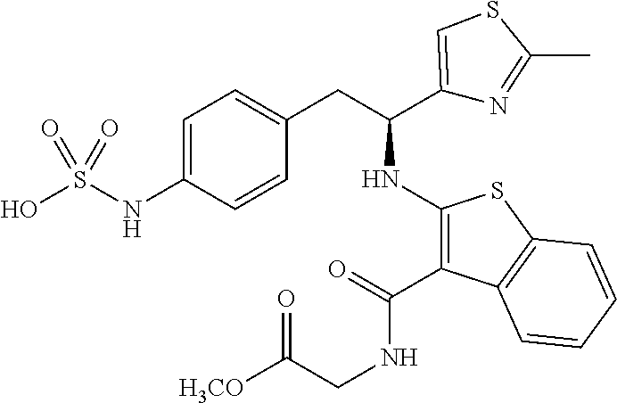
C1=C(NS(O)(=O)=O)C=CC(CC(C2=CSC(C)=N2)NC2=C(C(=O)NCC(=O)[H3CO])C3=C(S2)C=CC=C3)=C1
